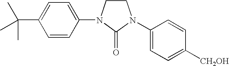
C1N(C2=CC=C(C(C)(C)C)C=C2)C(=O)N(C2=CC=C([CH2OH])C=C2)C1
